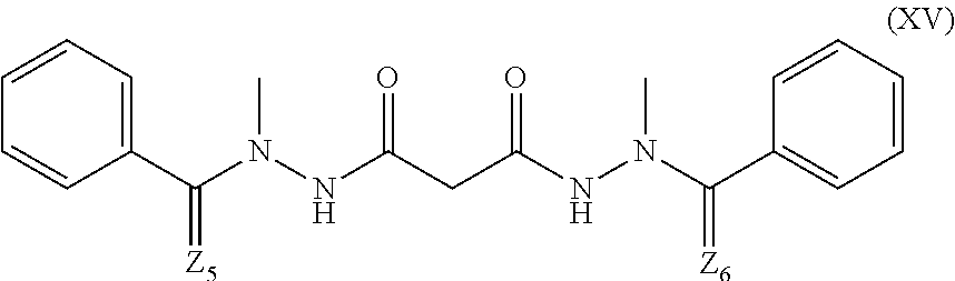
C1(C(N(NC(CC(NN(C(C2=CC=CC=C2)=[Z6])C)=O)=O)C)=[Z5])=CC=CC=C1
